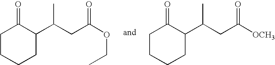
C1CCCC(C(CC(OCC)=O)C)C1=O.C1CCCC(C(CC([OCH3])=O)C)C1=O
